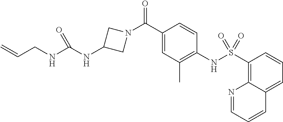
C1(NC(NCC=C)=O)CN(C(C2=CC(C)=C(NS(C3=C4C(=CC=C3)C=CC=N4)(=O)=O)C=C2)=O)C1
